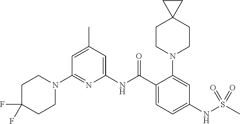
N1(C2=NC(NC(C3=CC=C(NS(C)(=O)=O)C=C3N3CCC4(CC3)CC4)=O)=CC(C)=C2)CCC(F)(F)CC1
